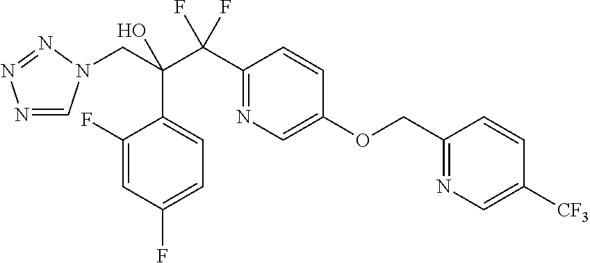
N1=CN(CC(C(C2=NC=C(OCC3=NC=C([CF3])C=C3)C=C2)(F)F)(O)C2=CC=C(F)C=C2F)N=N1
